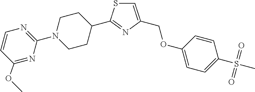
C1=C(COC2=CC=C(S(C)(=O)=O)C=C2)N=C(C2CCN(C3=NC=CC(OC)=N3)CC2)S1
